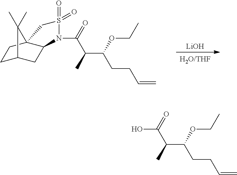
N1(C(=O)C(C)C(OCC)CCC=C)S(=O)(=O)CC23C1CC(CC2)C3(C)C.[LiOH].OC(=O)C(C)C(OCC)CCC=C
